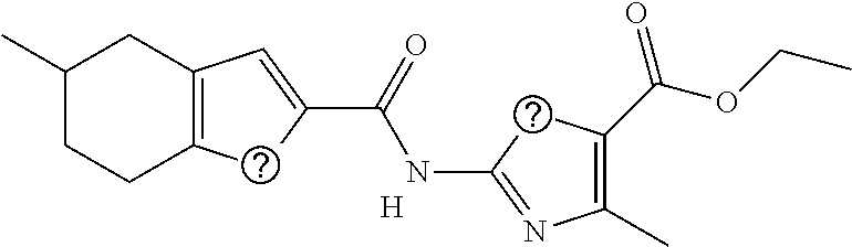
C1(C)CCC2=C(C1)C=C(C(=O)NC1=NC(C)=C(C(OCC)=O)C1)C2.[H]
